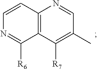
C12=C(C([R7])=C(C)C=N1)C([R6])=NC=C2
